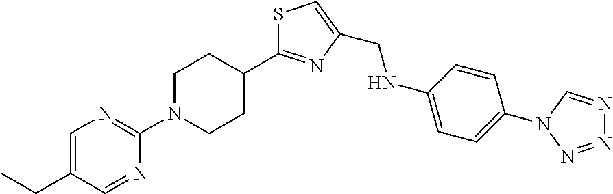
C1=C(CC)C=NC(N2CCC(C3=NC(CNC4=CC=C(N5C=NN=N5)C=C4)=CS3)CC2)=N1
